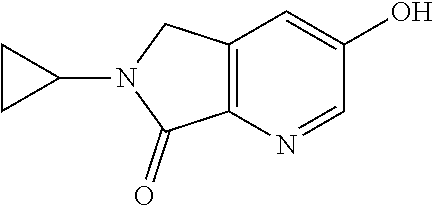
C12=C(N=CC(O)=C1)C(=O)N(C1CC1)C2
